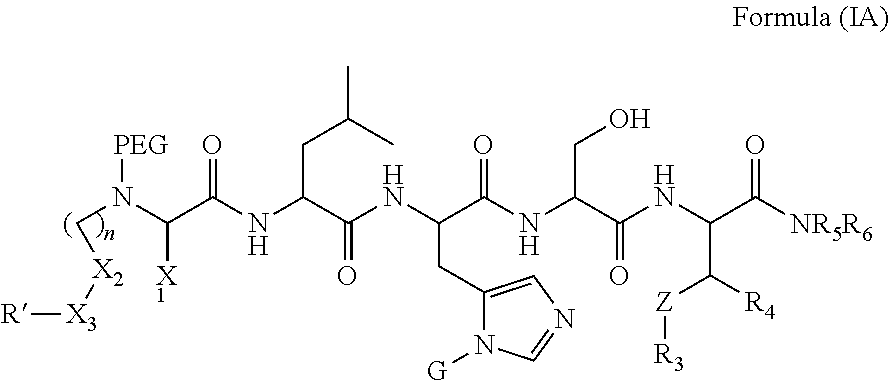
N(C(C(NC(C([NR5R6])=O)C([R4])[Z][R3])=O)CO)C(=O)C(NC(C(NC(C(N(C[X2][X3][R])[PEG])[X1])=O)CC(C)C)=O)CC1=CN=CN1[G]
